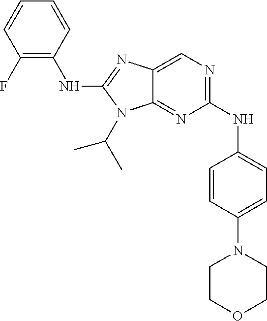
C1(NC2=CC=C(N3CCOCC3)C=C2)=NC=C2C(=N1)N(C(C)C)C(NC1=C(F)C=CC=C1)=N2
